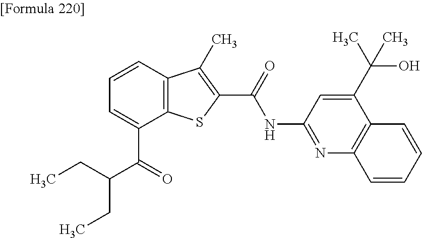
C1=C(C(=O)C(CC)CC)C2=C(C=C1)C(C)=C(C(=O)NC1=NC3=C(C(C(C)(O)C)=C1)C=CC=C3)S2
